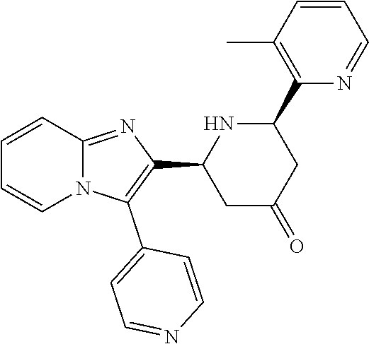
N12C(=NC(C3CC(=O)CC(C4=C(C)C=CC=N4)N3)=C1C1=CC=NC=C1)C=CC=C2
